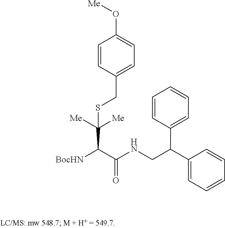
C1=CC(CSC([Me])([Me])C(C(NCC(C2=CC=CC=C2)C2=CC=CC=C2)=O)[BocHN])=CC=C1O[Me]
